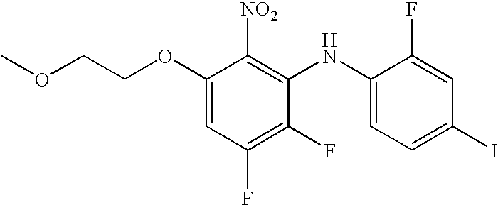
C1(OCCOC)=CC(F)=C(F)C(NC2=CC=C(I)C=C2F)=C1[NO2]
